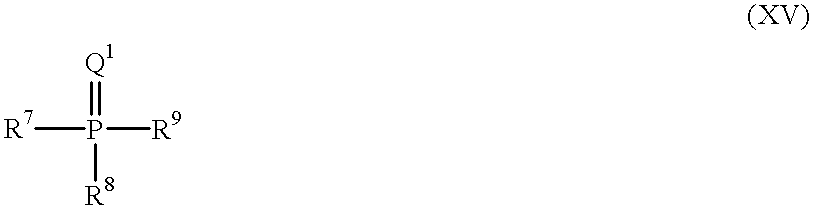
[R7]P([R9])(=[Q1])[R8]
